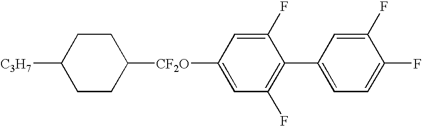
C1CC([CF2O]C2=CC(F)=C(C3=CC=C(F)C(F)=C3)C(F)=C2)CCC1[C3H7]
